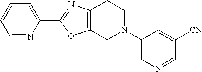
C1=NC(C2=NC3=C(O2)CN(C2=CN=CC([CN])=C2)CC3)=CC=C1
